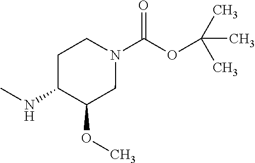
N1(C(OC(C)(C)C)=O)CCC(NC)C(OC)C1
